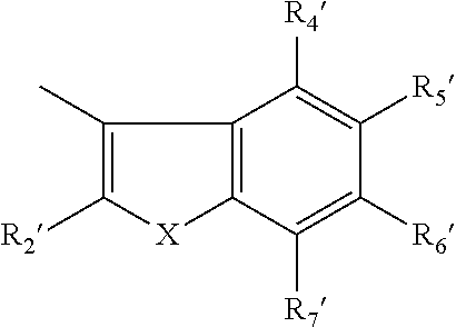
C12=C(C([R7])=C([R6])C([R5])=C1[R4])[X]C([R2])=C2C
